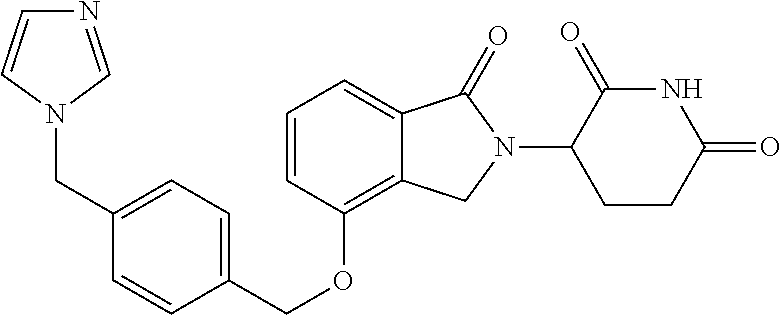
C1=CC=C2C(=C1OCC1=CC=C(CN3C=NC=C3)C=C1)CN(C1CCC(=O)NC1=O)C2=O
